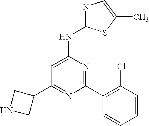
N1=C(NC2=CC(C3CNC3)=NC(C3=C(Cl)C=CC=C3)=N2)SC(C)=C1
